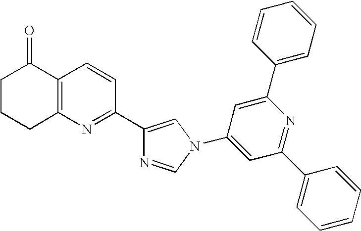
C1CCC2=C(C1=O)C=CC(C1=CN(C3=CC(C4=CC=CC=C4)=NC(C4=CC=CC=C4)=C3)C=N1)=N2
